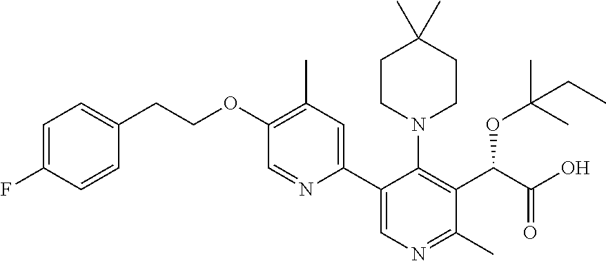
C1(OCCC2=CC=C(F)C=C2)=C(C)C=C(C2=CN=C(C)C(C(C(O)=O)OC(C)(C)CC)=C2N2CCC(C)(C)CC2)N=C1
